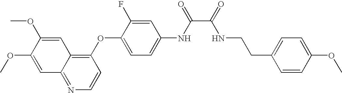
C1(OC2=CC=C(NC(C(=O)NCCC3=CC=C(OC)C=C3)=O)C=C2F)=C2C(=NC=C1)C=C(OC)C(OC)=C2
